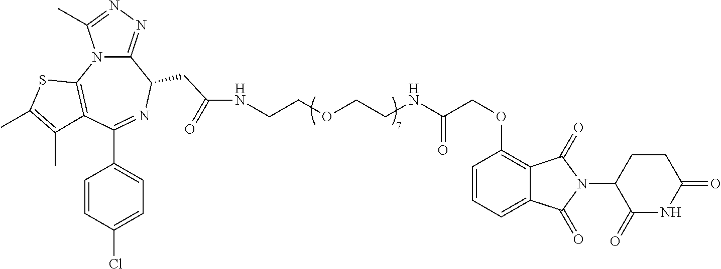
C12=C(OCC(NCCOCCNC(CC3N=C(C4=CC=C(Cl)C=C4)C4=C(N5C3=NN=C5C)SC(C)=C4C)=O)=O)C=CC=C1C(=O)N(C1CCC(=O)NC1=O)C2=O
